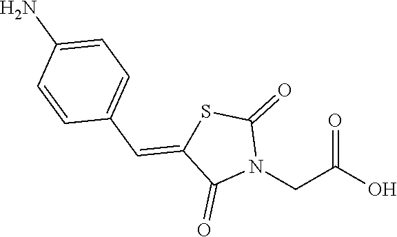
O=C(O)CN1C(=O)SC(=CC2=CC=C(N)C=C2)C1=O
